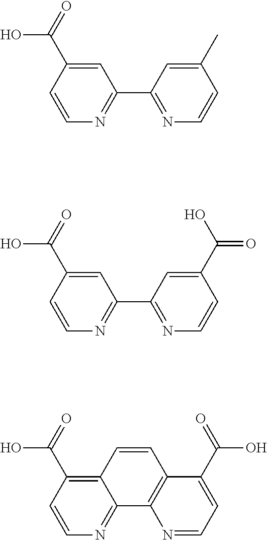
C1=C(C(=O)O)C=CN=C1C1=NC=CC(C)=C1.C1=C(C(=O)O)C=CN=C1C1=NC=CC(C(=O)O)=C1.C12=C(C(=O)O)C=CN=C1C1=C(C(C(O)=O)=CC=N1)C=C2
